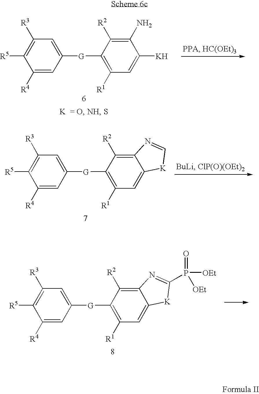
C1([R3])=C([R5])C([R4])=CC([G]C2=C([R1])C=C3C(=C2[R2])N=C[K]3)=C1.C1([R3])=C([R5])C([R4])=CC([G]C2=C([R1])C=C3C(=C2[R2])N=C(P(=O)([OEt])[OEt])[K]3)=C1.C1([R3])=C([R5])C([R4])=CC([G]C2=C([R1])C=C([K])C(N)=C2[R2])=C1
